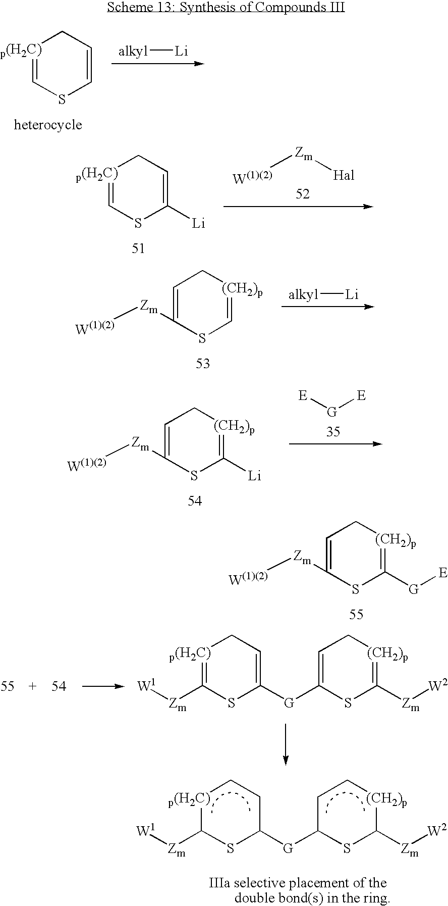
[p(H2C)]1=CSC=CC1.[alkyl][Li].[p(H2C)]1=CSC([Li])=CC1.[W(1)(2)][Zm][Hal].C1=C([Zm][W(1)(2)])SC=[(CH2)p]C1.[alkyl][Li].C1=C([Zm][W(1)(2)])SC([Li])=[(CH2)p]C1.[E][G][E].C1=C([Zm][W(1)(2)])SC([G][E])=[(CH2)p]C1.C1=C([G]C2=CC[p(H2C)]=C([Zm][W1])S2)SC([Zm][W2])=[(CH2)p]C1.C1C([G]C2CC[p(H2C)]C([Zm][W1])S2)SC([Zm][W2])[(CH2)p]C1
